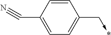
C1=C(C#N)C=CC(C->*)=C1
